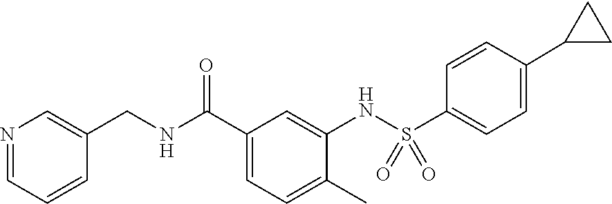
N1=CC=CC(CNC(C2=CC=C(C)C(NS(C3=CC=C(C4CC4)C=C3)(=O)=O)=C2)=O)=C1
